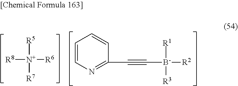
[R8][N+]([R5])([R7])[R6].C1=CC=CC(C#C[B-]([R1])([R3])[R2])=N1
